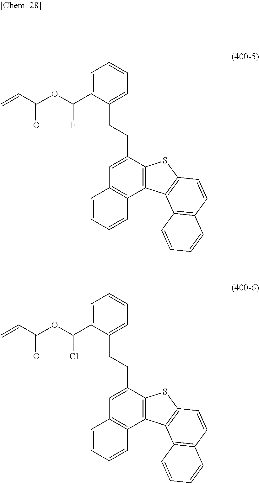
C1=C(C(OC(C=C)=O)F)C(CCC2=CC3=C(C4=C2SC2=C4C4=C(C=C2)C=CC=C4)C=CC=C3)=CC=C1.C1=C(C(OC(C=C)=O)Cl)C(CCC2=CC3=C(C4=C2SC2=C4C4=C(C=C2)C=CC=C4)C=CC=C3)=CC=C1
